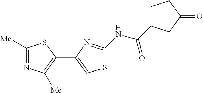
C1([Me])=NC([Me])=C(C2=CSC(NC(C3CCC(=O)C3)=O)=N2)S1
